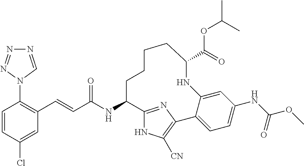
C(C(NC1C2=NC(=C([CN])N2)C2=CC=C(NC(OC)=O)C=C2NC(C(OC(C)C)=O)CCCC1)=O)=CC1=C(N2C=NN=N2)C=CC(Cl)=C1
